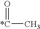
O=[*C]C
